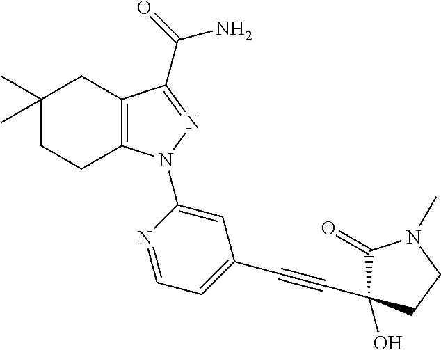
C12=C(C(C(=O)N)=NN1C1=CC(C#CC3(O)C(=O)N(C)CC3)=CC=N1)CC(C)(C)CC2
